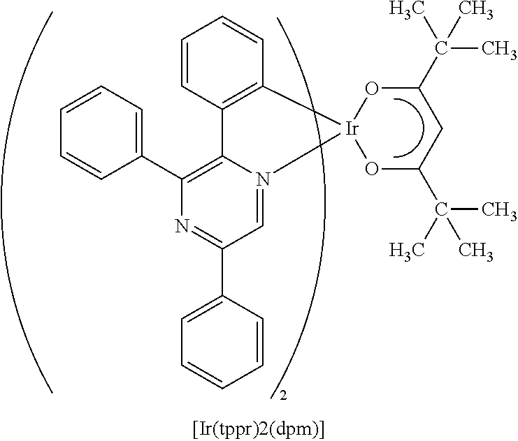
C1=CC2=C(C=C1)[Ir]1(N3=CC(C4=CC=CC=C4)=NC(C4=CC=CC=C4)=C23)OC(C(C)(C)C)CC(C(C)(C)C)O1
